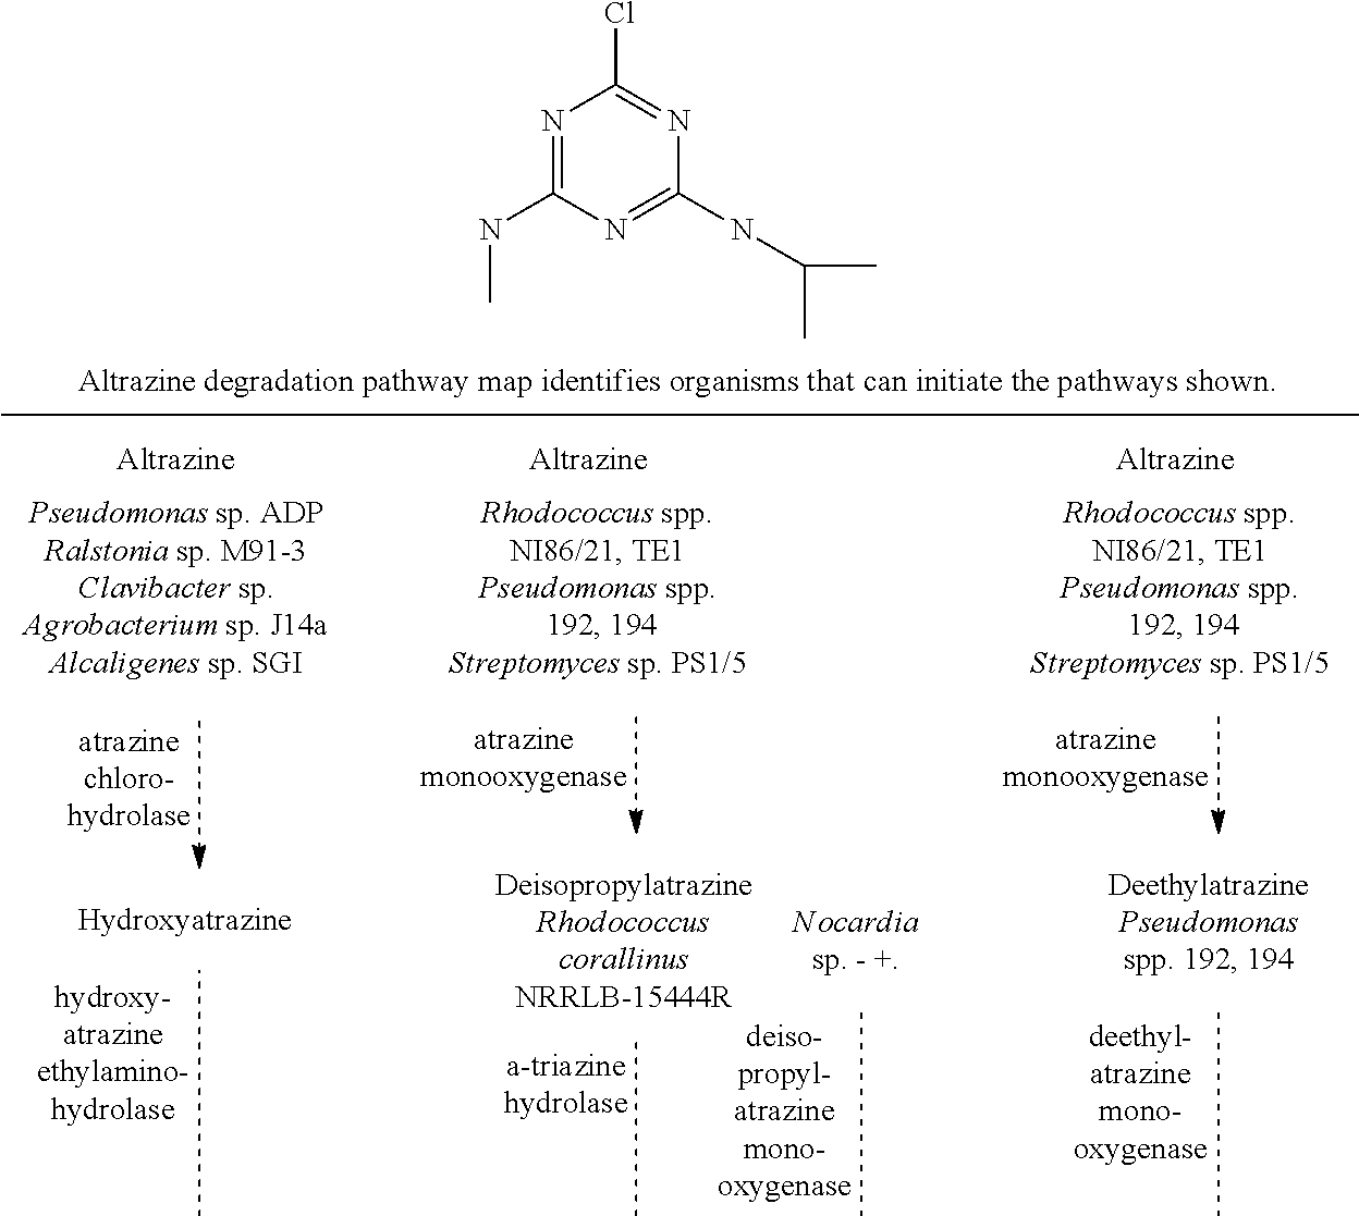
N1=C(NC)N=C(NC(C)C)N=C1Cl
